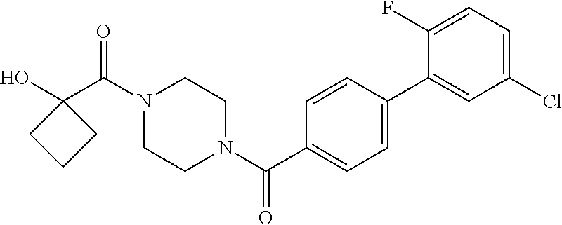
OC1(C(N2CCN(C(=O)C3=CC=C(C4=CC(Cl)=CC=C4F)C=C3)CC2)=O)CCC1
